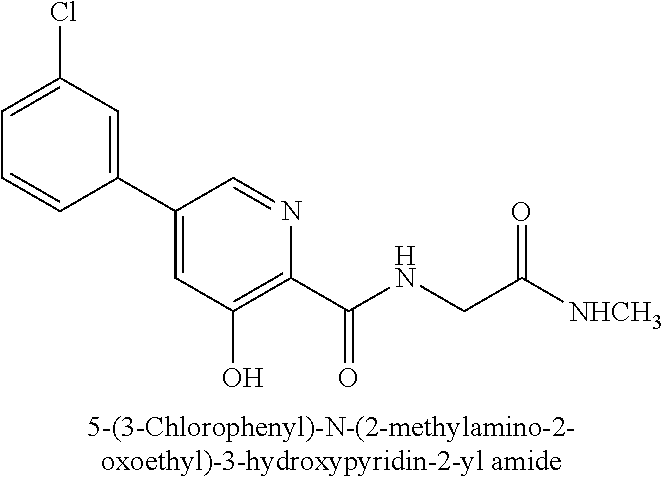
C1(Cl)=CC=CC(C2=CC(O)=C(C(NCC([NHCH3])=O)=O)N=C2)=C1
